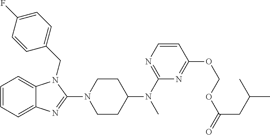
C1=CC=C2C(=C1)N(CC1=CC=C(F)C=C1)C(N1CCC(N(C)C3=NC=CC(OCOC(CC(C)C)=O)=N3)CC1)=N2
